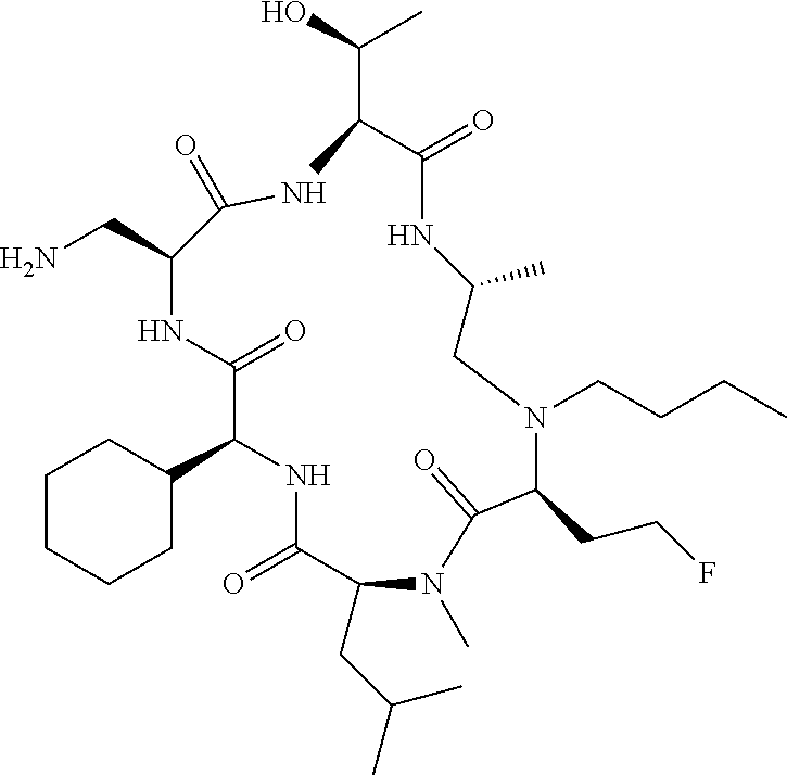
C1(C2NC(=O)C(CC(C)C)N(C)C(=O)C(CCF)N(CCCC)CC(C)NC(=O)C(C(O)C)NC(=O)C(CN)NC2=O)CCCCC1
